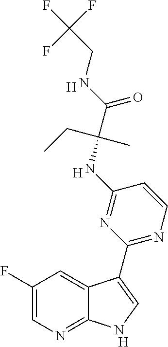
C1(F)=CN=C2C(=C1)C(C1=NC=CC(NC(C(NCC(F)(F)F)=O)(CC)C)=N1)=CN2.[H].[H].[H]
